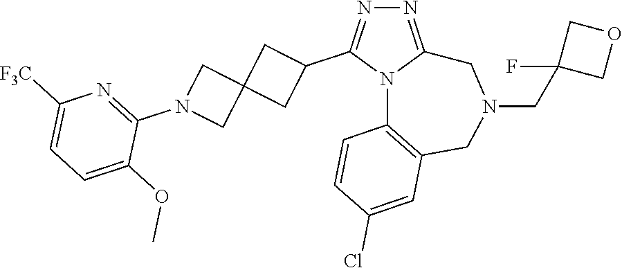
N1=C2N(C(C3CC4(C3)CN(C3=NC([F3C])=CC=C3OC)C4)=N1)C1=C(CN(CC3(F)COC3)C2)C=C(Cl)C=C1
